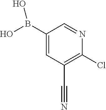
C1=NC(Cl)=C(C#N)C=C1B(O)O
